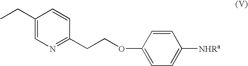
CCC1=CN=C(CCOC2=CC=C([NHRa])C=C2)C=C1
